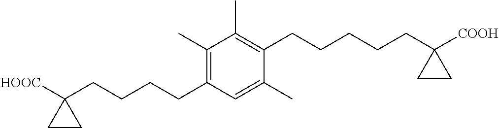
C1(C)=C(CCCCC2([HOOC])CC2)C=C(C)C(CCCCCC2([COOH])CC2)=C1C
